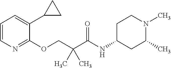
C1(OCC(C(NC2CC(C)N(C)CC2)=O)(C)C)=NC=CC=C1C1CC1
